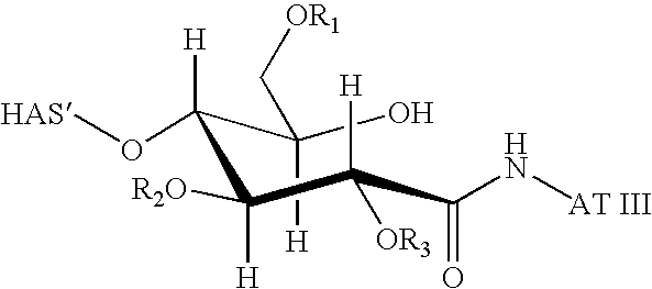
OC(C([H])(O[HAS])C([H])([R2O])C(C(=O)N[AT III])([H])[OR3])([H])C[OR1]
